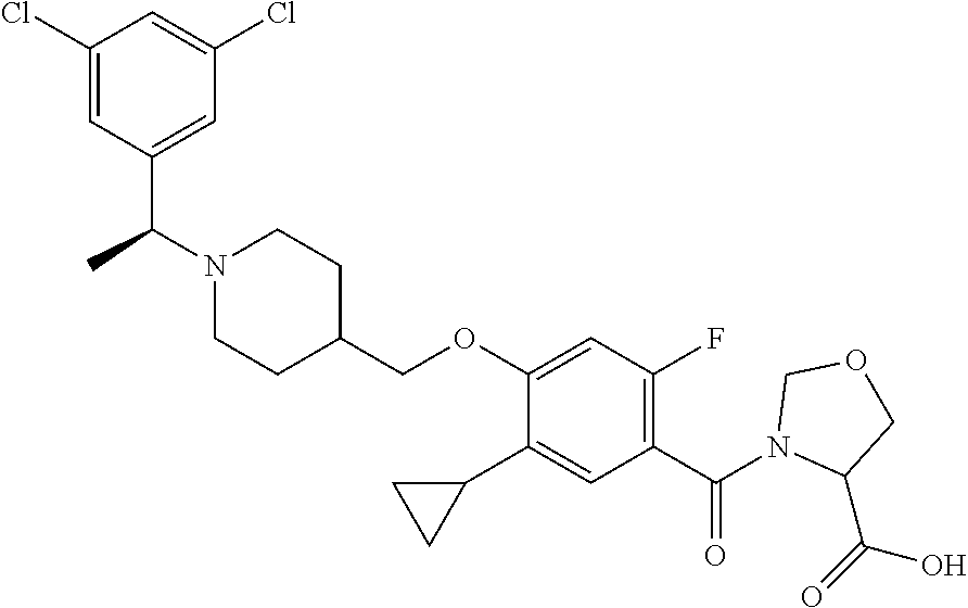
C1(OCC2CCN(C(C3=CC(Cl)=CC(Cl)=C3)C)CC2)=CC(F)=C(C(=O)N2COCC2C(O)=O)C=C1C1CC1
